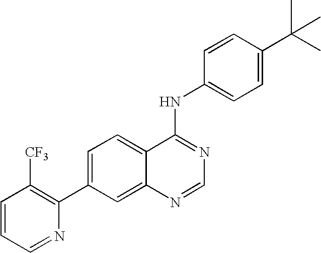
C1=CC=NC(C2=CC=C3C(=C2)N=CN=C3NC2=CC=C(C(C)(C)C)C=C2)=C1[CF3]
